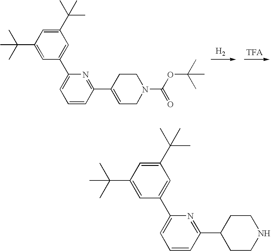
[H2].[TFA].C1(C(C)(C)C)=CC(C(C)(C)C)=CC(C2=CC=CC(C3=CCN(C(OC(C)(C)C)=O)CC3)=N2)=C1.C1(C(C)(C)C)=CC(C(C)(C)C)=CC(C2=CC=CC(C3CCNCC3)=N2)=C1
